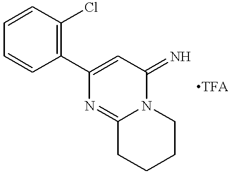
C1=CC(Cl)=C(C2=CC(=N)N3C(=N2)CCCC3)C=C1
